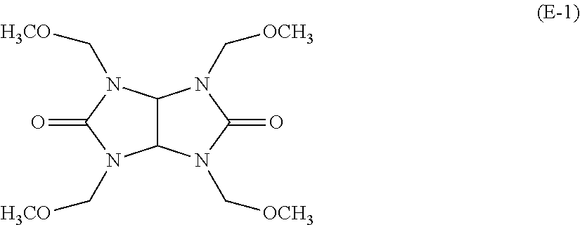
O=C1N(C[H3CO])C2C(N1C[H3CO])N(C[OCH3])C(=O)N2C[OCH3]
